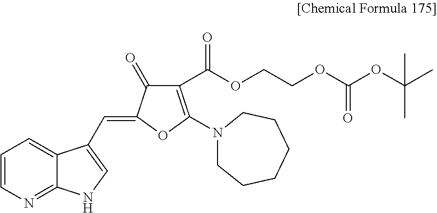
C1(=O)C(=CC2=CNC3=NC=CC=C32)OC(N2CCCCCC2)=C1C(OCCOC(OC(C)(C)C)=O)=O
